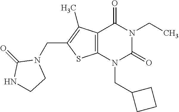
C12=C(N(CC3CCC3)C(=O)N(CC)C1=O)SC(CN1C(=O)NCC1)=C2C
